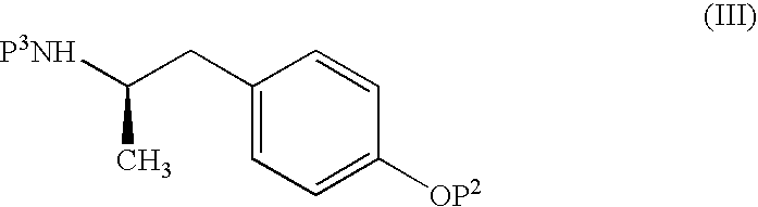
C1(CC([P3NH])C)=CC=C([OP2])C=C1
